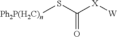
[Ph2P(H2C)n]SC([X][W])=O
